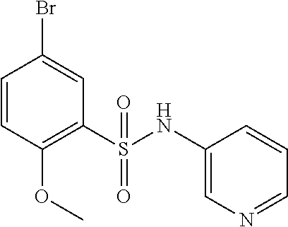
C1=CC(OC)=C(S(=O)(=O)NC2=CN=CC=C2)C=C1Br
